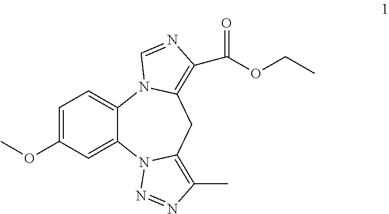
C1=C(OC)C=C2C(=C1)N1C(=C(C(=O)OCC)N=C1)CC1=C(C)N=NN21
